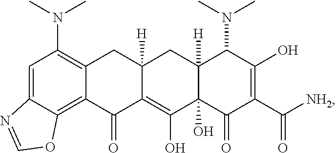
C1=C2C(=C3C(=C1N(C)C)CC1([H])C(=C(O)C4(O)C([H])(C1)C(N(C)C)C(O)=C(C([NH2])=O)C4=O)C3=O)OC=N2
